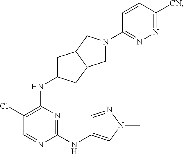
N1=C(NC2=CN(C)N=C2)N=CC(Cl)=C1NC1CC2C(C1)CN(C1=NN=C([CN])C=C1)C2
